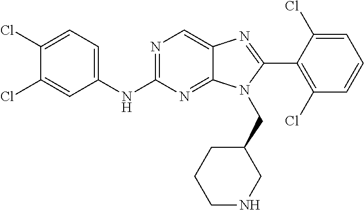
N(C1=NC=C2C(=N1)N(CC1CCCNC1)C(C1=C(Cl)C=CC=C1Cl)=N2)C1=CC=C(Cl)C(Cl)=C1
